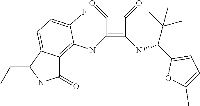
C1(NC2=C3C(=CC=C2F)C(CC)NC3=O)=C(NC(C2=CC=C(C)O2)C(C)(C)C)C(=O)C1=O
